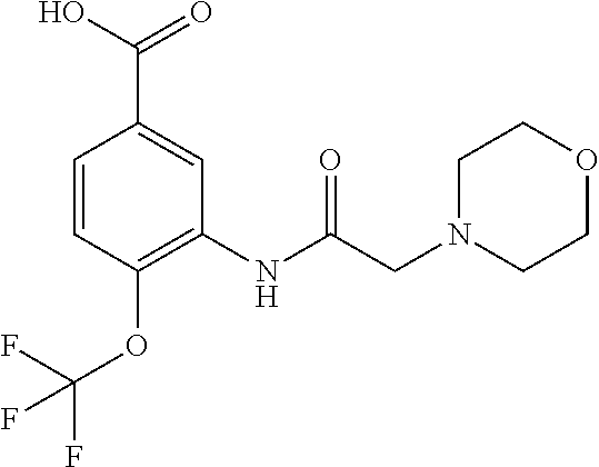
C1=CC(OC(F)(F)F)=C(NC(CN2CCOCC2)=O)C=C1C(O)=O
